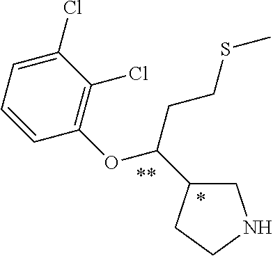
C1=CC=C(Cl)C(Cl)=C1OC(C1CNCC1)CCSC
